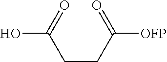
O=C(CCC(=O)O)[OFP]
